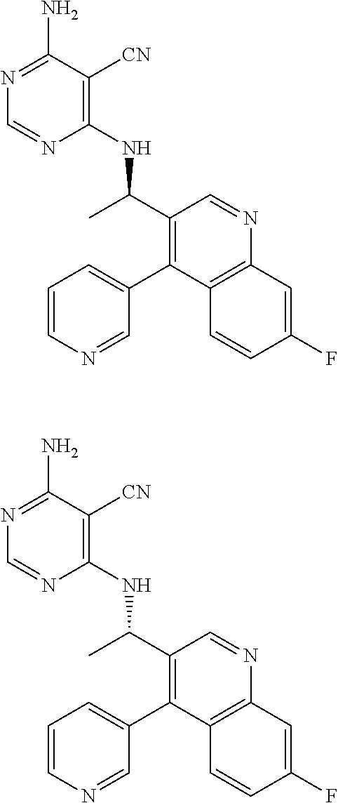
N(C(C1=C(C2=CC=CN=C2)C2=C(N=C1)C=C(F)C=C2)C)C1=C([CN])C(N)=NC=N1.N(C(C1=C(C2=CC=CN=C2)C2=C(N=C1)C=C(F)C=C2)C)C1=C([CN])C(N)=NC=N1
